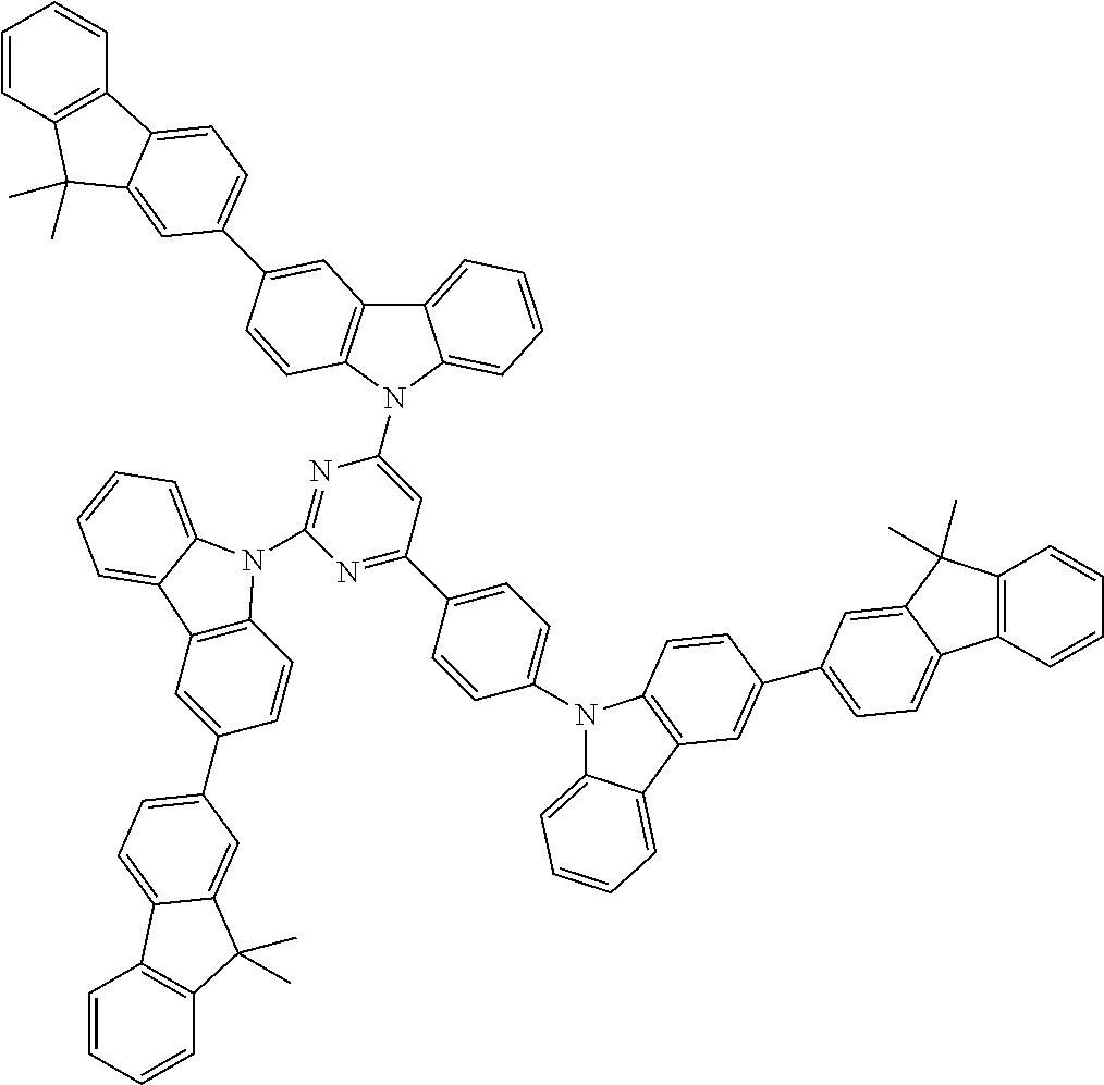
C1=CC2=C(C=C1)C1=CC=C(C3=CC4=C(C=C3)N(C3=CC(C5=CC=C(N6C7=CC=CC=C7C7=C6C=CC(C6=CC=C8C9=C(C=CC=C9)C(C)(C)C8=C6)=C7)C=C5)=NC(N5C6=C(C=C(C7=CC=C8C9=C(C=CC=C9)C(C)(C)C8=C7)C=C6)C6=CC=CC=C56)=N3)C3=CC=CC=C43)C=C1C2(C)C
